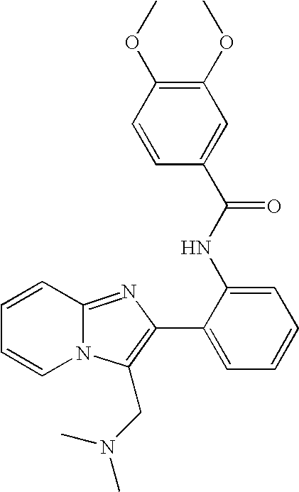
N12C(=NC(C3=CC=CC=C3NC(C3=CC(OC)=C(OC)C=C3)=O)=C1CN(C)C)C=CC=C2
